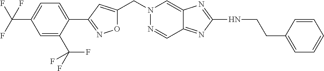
O1C(CN2N=CC3=NC(NCCC4=CC=CC=C4)=NC3=C2)=CC(C2=CC=C(C(F)(F)F)C=C2C(F)(F)F)=N1
